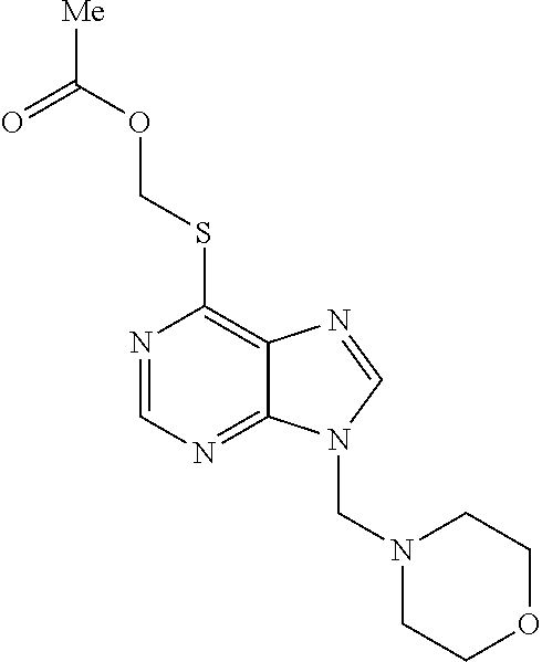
C(SC1=C2C(=NC=N1)N(CN1CCOCC1)C=N2)OC(=O)[Me]
